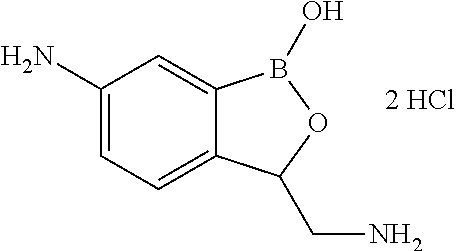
C1(N)=CC=C2C(=C1)B(O)OC2CN
